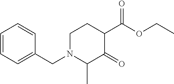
C1N(CC2=CC=CC=C2)C(C)C(=O)C(C(OCC)=O)C1
